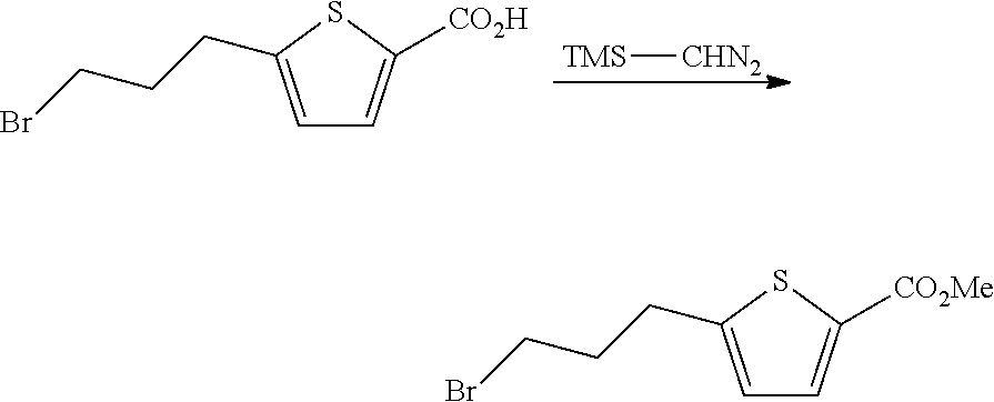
[TMS][CHN2].C1=C(CCCBr)SC([CO2H])=C1.C1=C(CCCBr)SC([CO2Me])=C1
